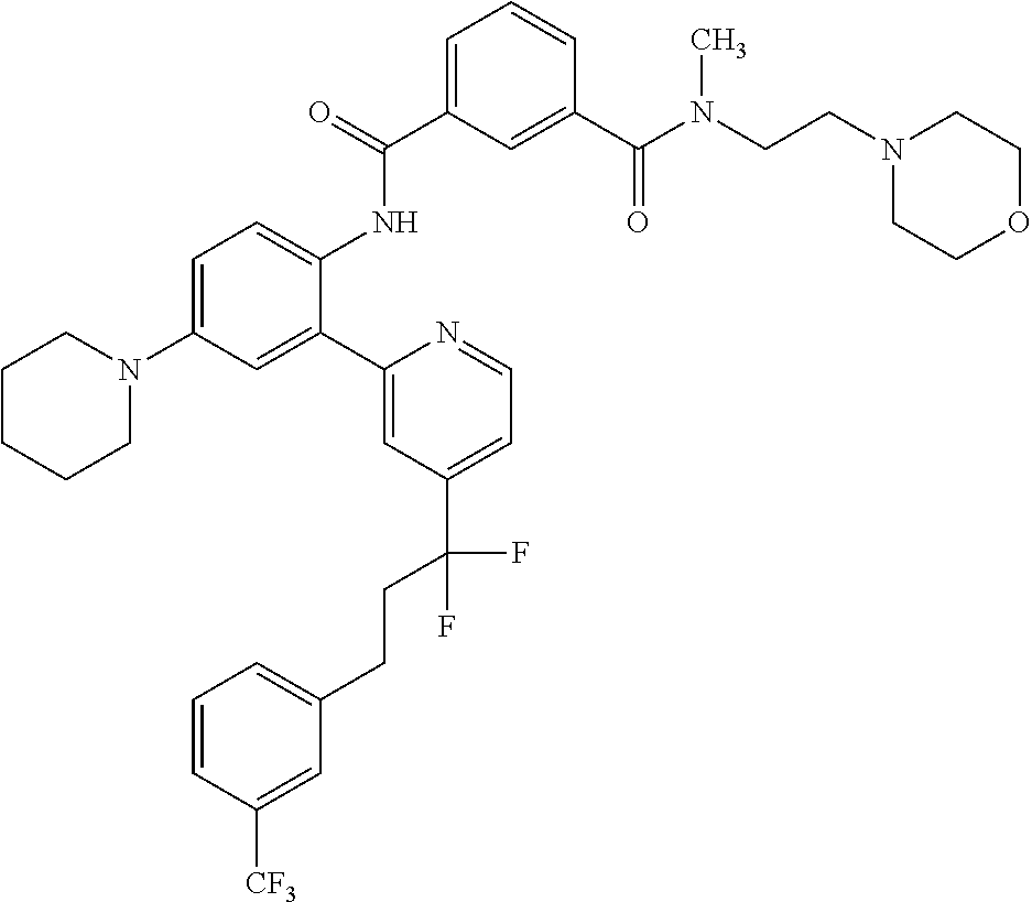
C1=C(C(=O)NC2=CC=C(N3CCCCC3)C=C2C2=CC(C(CCC3=CC=CC([CF3])=C3)(F)F)=CC=N2)C=C(C(N(CCN2CCOCC2)C)=O)C=C1
